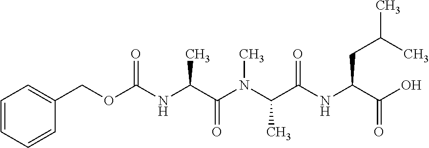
C1=CC=CC(COC(NC(C(N(C(C(NC(C(O)=O)CC(C)C)=O)C)C)=O)C)=O)=C1
